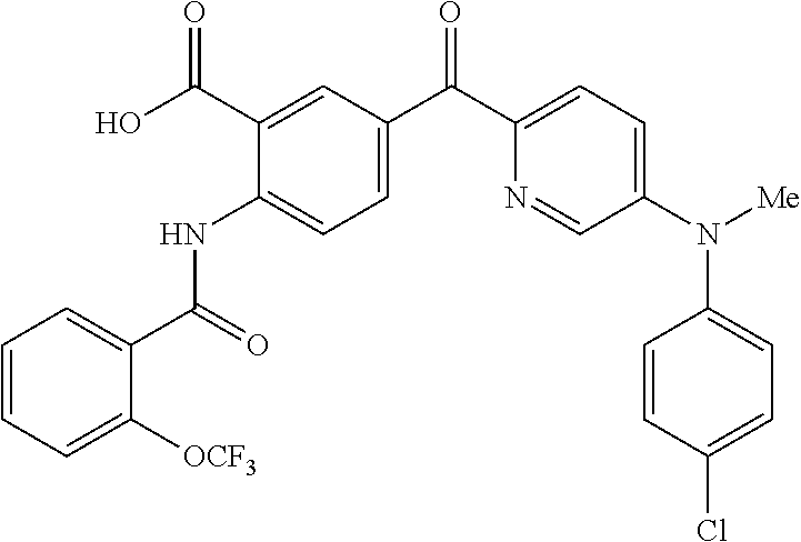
C1=CC=C([OCF3])C(C(=O)NC2=CC=C(C(C3=CC=C(N([Me])C4=CC=C(Cl)C=C4)C=N3)=O)C=C2C(O)=O)=C1
